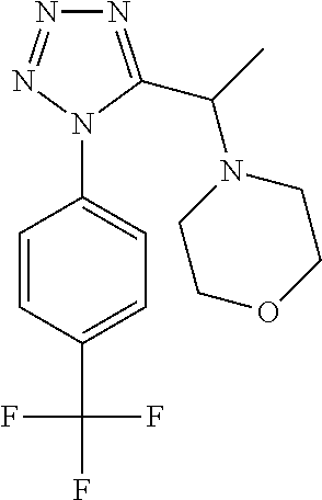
N1=NN(C2=CC=C(C(F)(F)F)C=C2)C(C(N2CCOCC2)C)=N1
